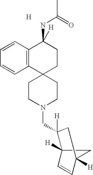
C1CN(CC2([H])C3([H])C=CC([H])(C3)C2)CCC12CCC(NC(=O)C)([H])C1=C2C=CC=C1.[H]
